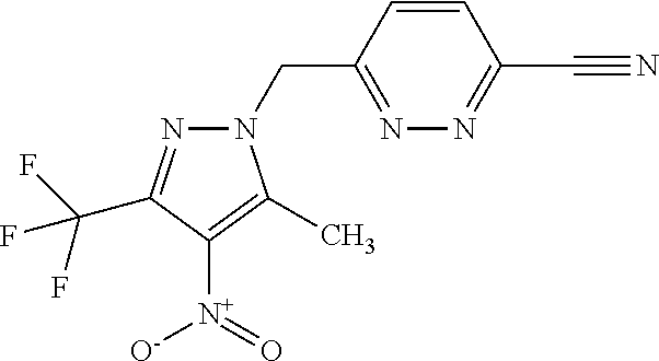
N1(CC2=NN=C(C#N)C=C2)N=C(C(F)(F)F)C([N+](=O)[O-])=C1C
